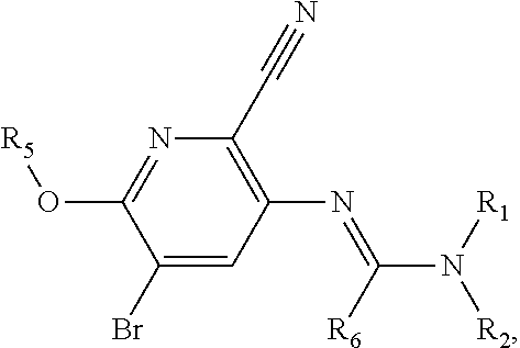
C1=C(Br)C(O[R5])=NC(C#N)=C1N=C(N([R2])[R1])[R6]
